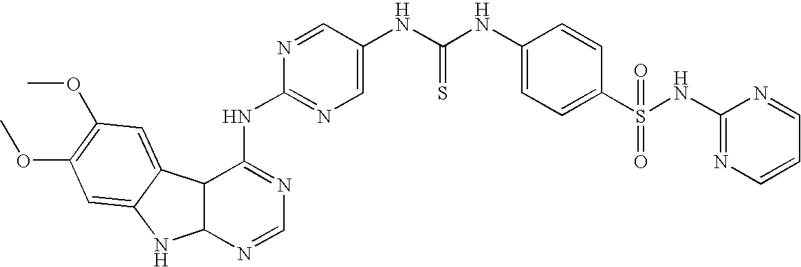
C12C(N=CN=C1NC1=NC=C(NC(NC3=CC=C(S(NC4=NC=CC=N4)(=O)=O)C=C3)=S)C=N1)NC1=CC(OC)=C(OC)C=C21
